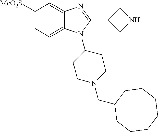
C1([MeO2S])=CC=C2C(=C1)N=C(C1CNC1)N2C1CCN(CC2CCCCCCC2)CC1
